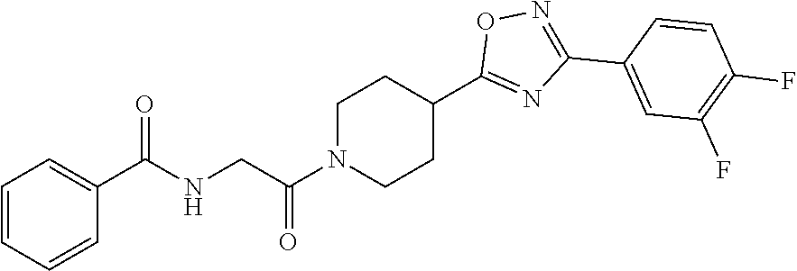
C1N(C(CNC(C2=CC=CC=C2)=O)=O)CCC(C2=NC(C3=CC(F)=C(F)C=C3)=NO2)C1
